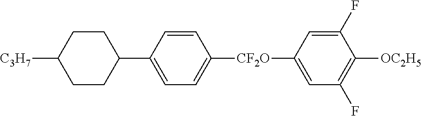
[C3H7]C1CCC(C2=CC=C([CF2O]C3=CC(F)=C([OC2H5])C(F)=C3)C=C2)CC1
